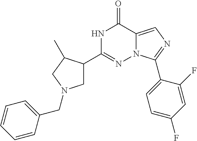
N1C(C2CN(CC3=CC=CC=C3)CC2C)=NN2C(=CN=C2C2=CC=C(F)C=C2F)C1=O
